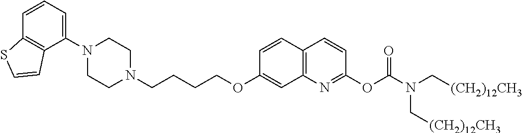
C1N(C2=CC=CC3=C2C=CS3)CCN(CCCCOC2=CC3=C(C=C2)C=CC(OC(N(C[(CH2)12CH3])C[(CH2)12CH3])=O)=N3)C1
